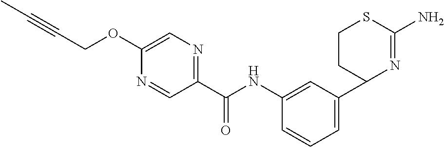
C1(NC(C2=NC=C(OCC#CC)N=C2)=O)=CC(C2N=C(N)SCC2)=CC=C1
